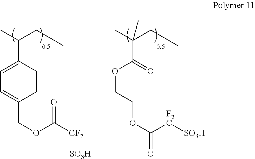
C1=CC(C(C)CC)=CC=C1COC(=O)[CF2][SO3H].O=C(OCCOC(=O)[F2C][SO3H])C(C)(CC)C
